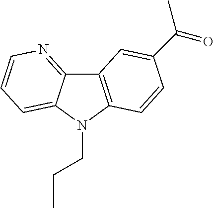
C12=NC=CC=C1N(CCC)C1=C2C=C(C(=O)C)C=C1
